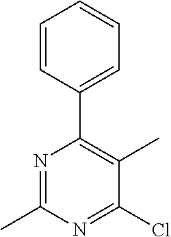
N1=C(C)N=C(Cl)C(C)=C1C1=CC=CC=C1
